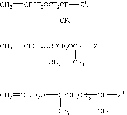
C=[CFCF2O][CFCF2O]([CF]([Z1])[CF3])[CF3].C=[CFCF2OCF2CF]([Z1])[CF3].C=[CFCF2OCFCF2OCF]([Z1])([CF3])[CF2]
